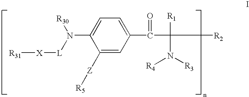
C1([Z][R5])=CC(C(C([R2])([R1])N([R3])[R4])=O)=CC=C1N([L][X][R31])[R30]
